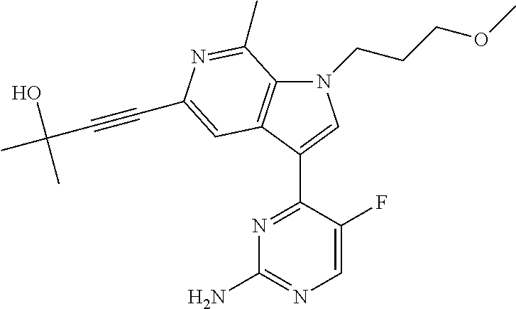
N1(CCCOC)C2=C(C(C3=NC(N)=NC=C3F)=C1)C=C(C#CC(C)(O)C)N=C2C
